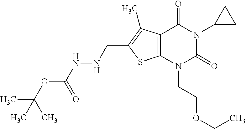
C12=C(N(CCOCC)C(=O)N(C3CC3)C1=O)SC(CNNC(OC(C)(C)C)=O)=C2C
